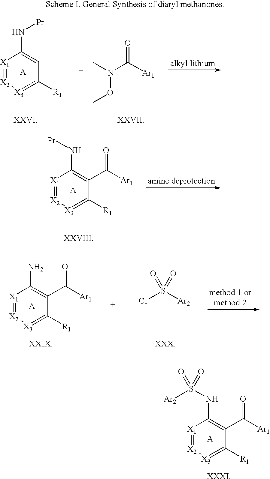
[X1]1=[X2][X3]=C([R1])C(C([Ar1])=O)=C1N[Pr].[X1]1=[X2][X3]=C([R1])C(C([Ar1])=O)=C1N.ClS(=O)([Ar2])=O.[X1]1=[X2][X3]=C([R1])C(C([Ar1])=O)=C1NS(=O)([Ar2])=O.[X1]1=[X2][X3]=C([R1])C=C1N[Pr].N(C(=O)[Ar1])(C)OC
